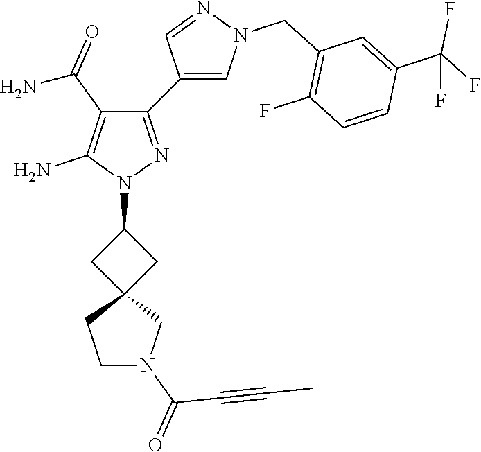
C12(CC(N3N=C(C4=CN(CC5=C(F)C=CC(C(F)(F)F)=C5)N=C4)C(C(=O)N)=C3N)C1)CCN(C(=O)C#CC)C2
